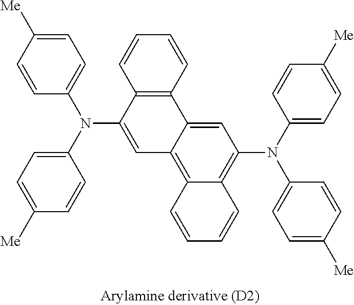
C1=CC(N(C2=CC3=C4C(=C(N(C5=CC=C([Me])C=C5)C5=CC=C([Me])C=C5)C=C3C3=C2C=CC=C3)C=CC=C4)C2=CC=C([Me])C=C2)=CC=C1[Me]
